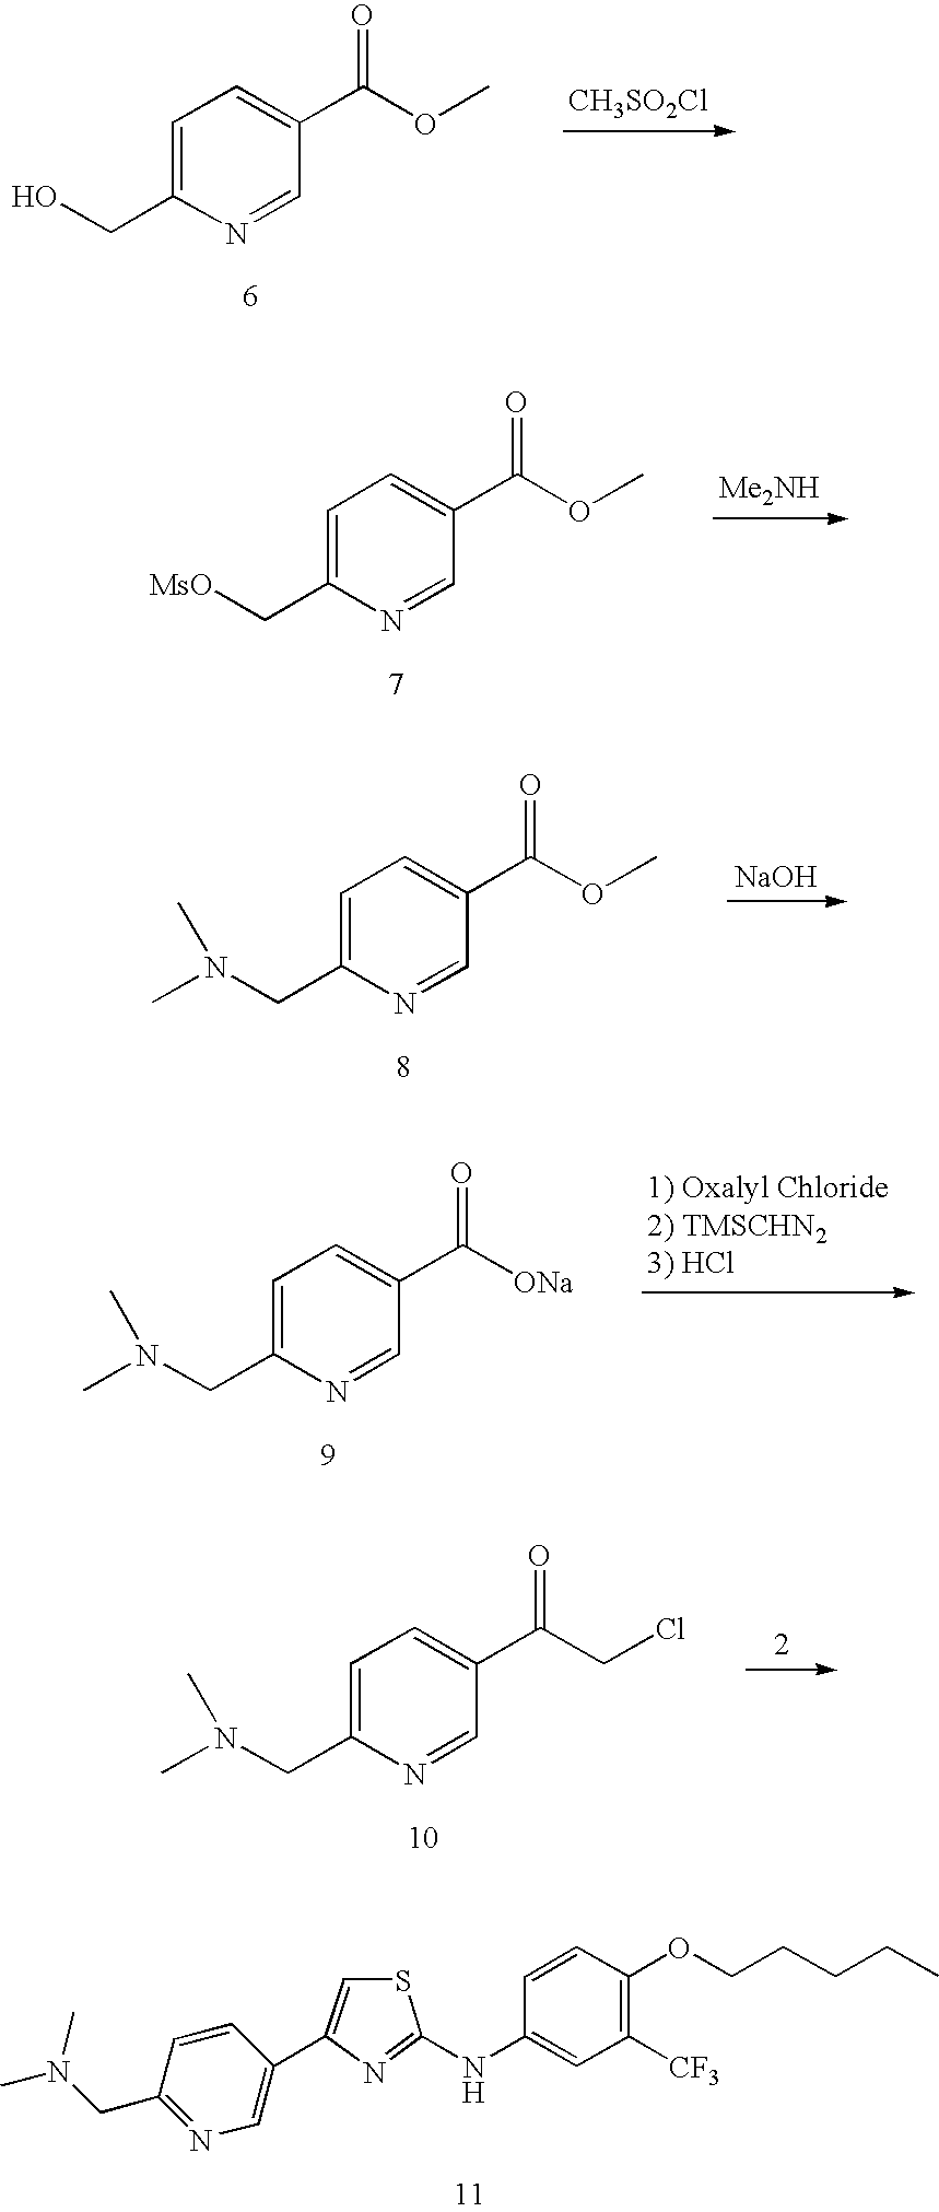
C1=C(CO)N=CC(C(OC)=O)=C1.[CH3SO2Cl].C1=C(C[MsO])N=CC(C(OC)=O)=C1.[Me2NH].C1=C(CN(C)C)N=CC(C(OC)=O)=C1.[NaOH].C1=C(CN(C)C)N=CC(C([ONa])=O)=C1.[1) Oxalyl Chloride2) TMSCHN23) HCl].C1=C(CN(C)C)N=CC(C(CCl)=O)=C1.C1([CF3])=C(OCCCCC)C=CC(NC2=NC(C3=CN=C(CN(C)C)C=C3)=CS2)=C1
